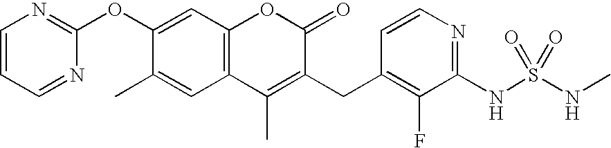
C1=CC=NC(OC2=CC3=C(C=C2C)C(C)=C(CC2=C(F)C(NS(NC)(=O)=O)=NC=C2)C(=O)O3)=N1
